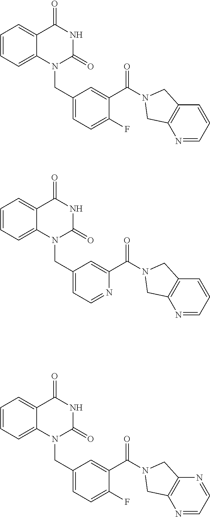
C1=CC=C2C(=C1)C(=O)NC(=O)N2CC1=CC=C(F)C(C(=O)N2CC3=C(N=CC=C3)C2)=C1.C1=CC=C2C(=C1)C(=O)NC(=O)N2CC1=CC=NC(C(=O)N2CC3=C(N=CC=C3)C2)=C1.C1=CC=C2C(=C1)C(=O)NC(=O)N2CC1=CC=C(F)C(C(=O)N2CC3=C(N=CC=N3)C2)=C1
